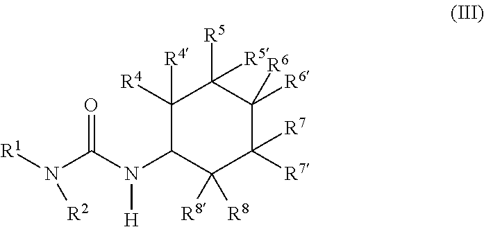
[R1]N(C(N(C1C([R8])([R8])C([R7])([R7])C([R6])([R6])C([R5])([R5])C1([R4])[R4])[H])=O)[R2]
